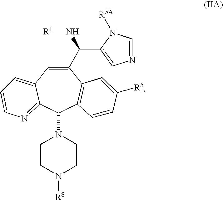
C1(C(N[R1])C2=CN=CN2[R5A])=CC2=CC=CN=C2C(N2CCN([R8])CC2)C2=C1C=C([R5])C=C2
